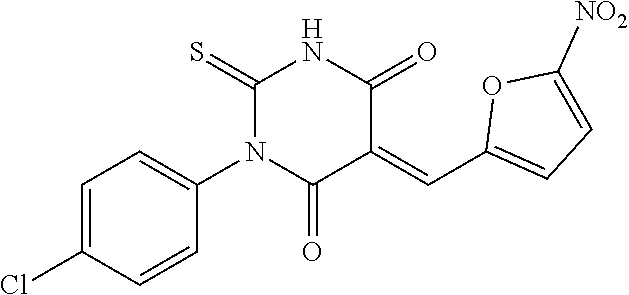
C1=C(Cl)C=CC(N2C(=O)C(=CC3=CC=C([NO2])O3)C(=O)NC2=S)=C1
